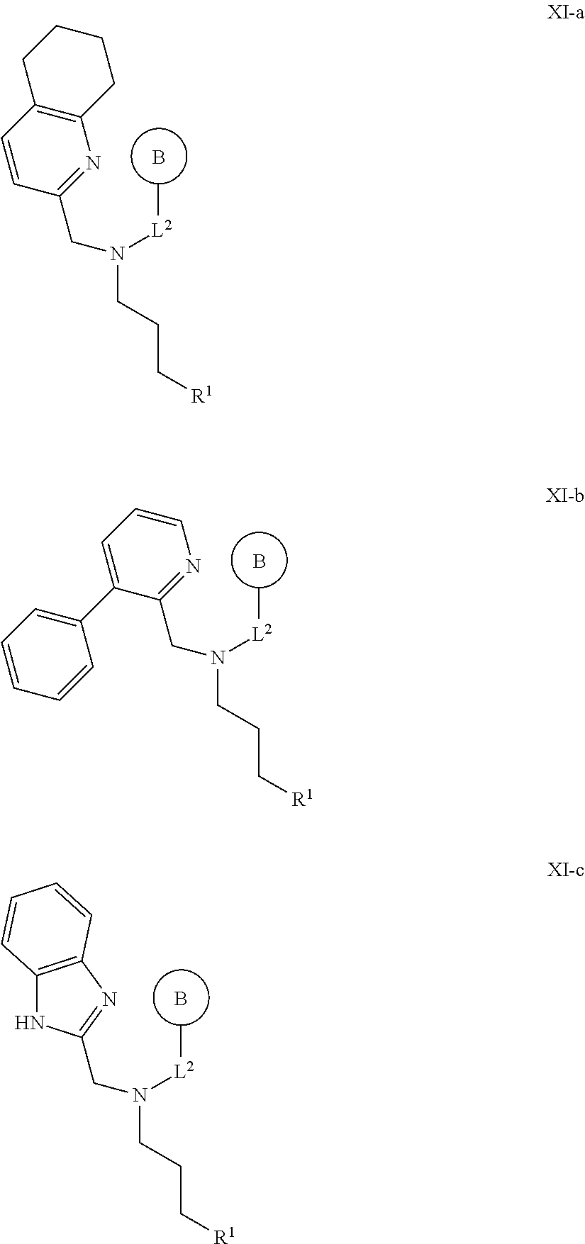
C12=C(C=CC(CN(CCC[R1])[L2]C)=N1)CCCC2.B.C1=CC=C(C2=CC=CC=C2)C(CN(CCC[R1])[L2]C)=N1.B.B.C(N(CCC[R1])[L2]C)C1=NC2=C(N1)C=CC=C2
